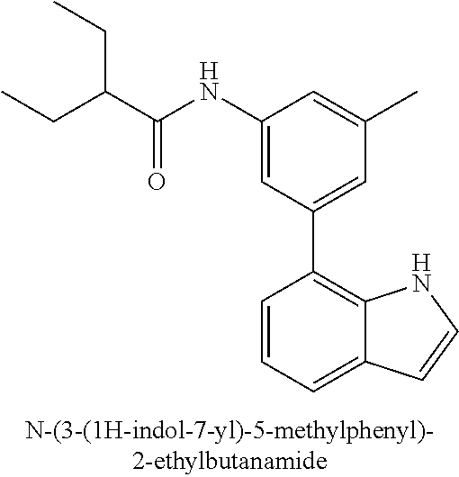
C1(NC(C(CC)CC)=O)=CC(C2=C3C(=CC=C2)C=CN3)=CC(C)=C1
